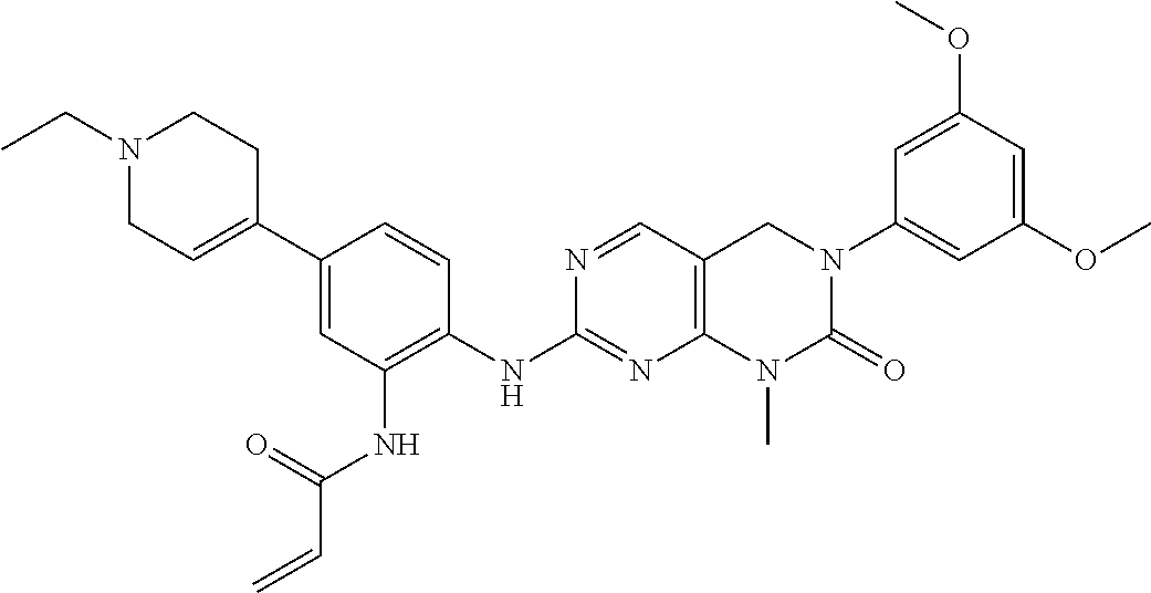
N1=CC2=C(N=C1NC1=C(NC(C=C)=O)C=C(C3=CCN(CC)CC3)C=C1)N(C)C(=O)N(C1=CC(OC)=CC(OC)=C1)C2
